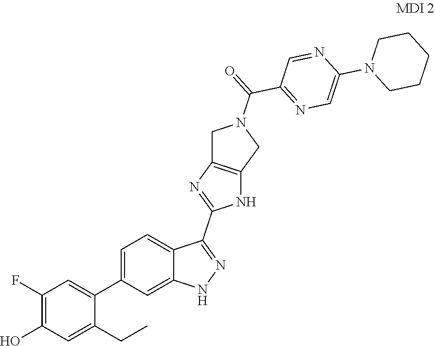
C1CN(C2=CN=C(C(N3CC4=C(C3)NC(C3=NNC5=CC(C6=CC(F)=C(O)C=C6CC)=CC=C35)=N4)=O)C=N2)CCC1
